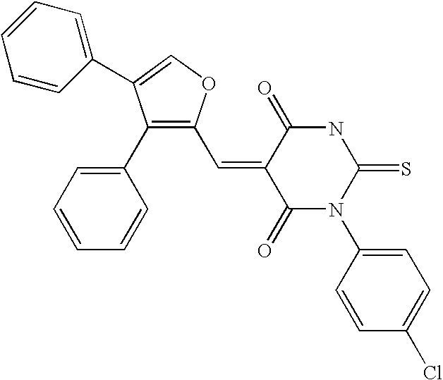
C(=C1C(=O)N(C2=CC=C(Cl)C=C2)C(=S)NC1=O)C1=C(C2=CC=CC=C2)C(C2=CC=CC=C2)=CO1
